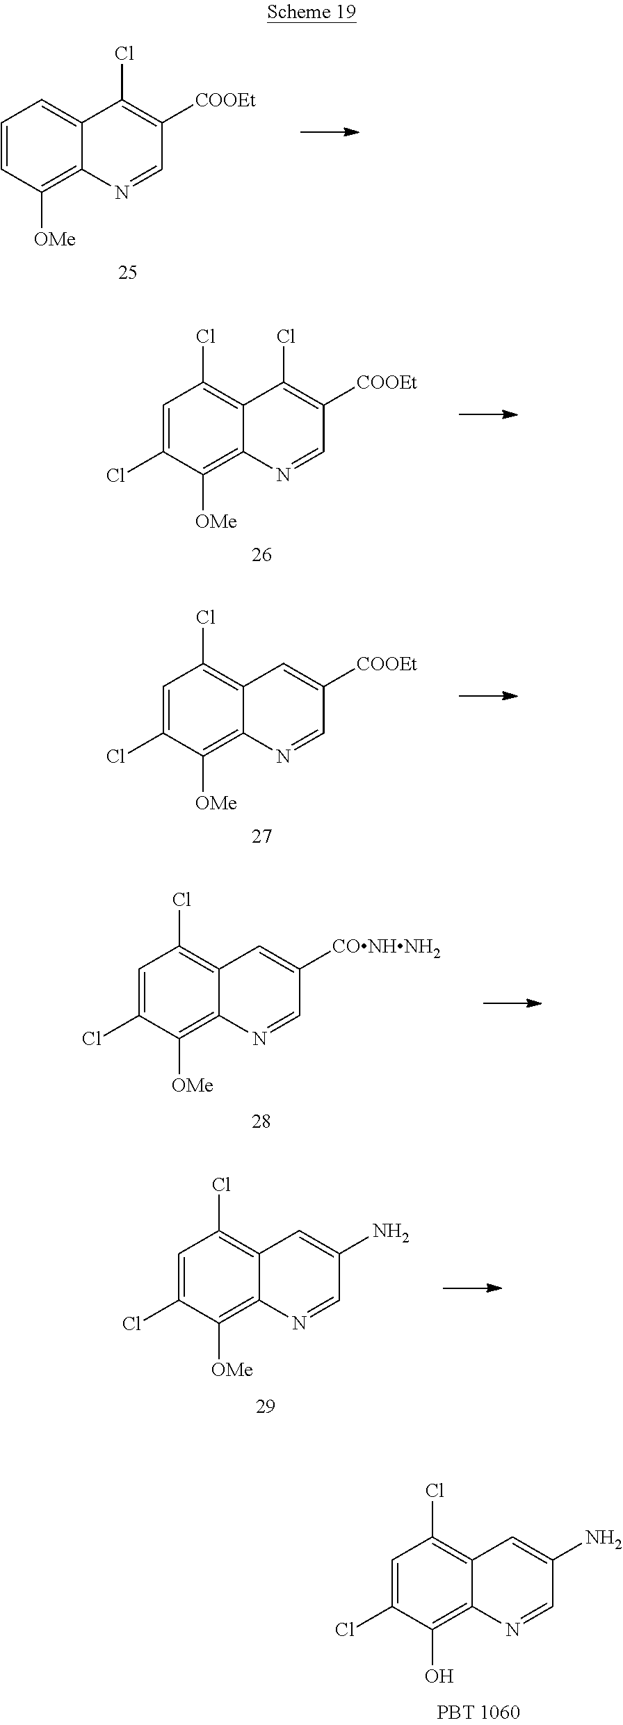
C1=CC([OMe])=C2C(=C1)C(Cl)=C([COOEt])C=N2.C1=C(Cl)C([OMe])=C2C(=C1Cl)C(Cl)=C([COOEt])C=N2.C1=C(Cl)C([OMe])=C2C(=C1Cl)C=C([COOEt])C=N2.C1=C(Cl)C([OMe])=C2C(=C1Cl)C=C([CONHNH2])C=N2.C1=C(Cl)C([OMe])=C2C(=C1Cl)C=C(N)C=N2.C1=C(Cl)C(O)=C2C(=C1Cl)C=C(N)C=N2
